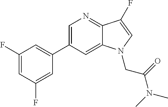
C1=C(C2=CC(F)=CC(F)=C2)C=C2C(=N1)C(F)=CN2CC(N(C)C)=O
